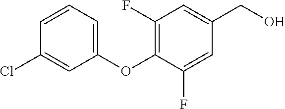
C1(OC2=C(F)C=C(CO)C=C2F)=CC=CC(Cl)=C1
